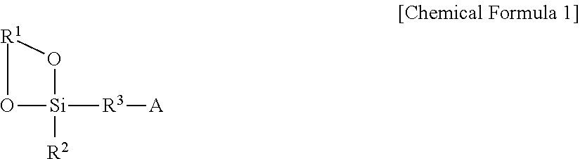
O1[Si]([R3][A])([R2])O[R1]1
